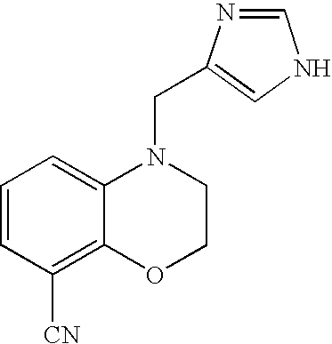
C1=CC=C2C(=C1[CN])OCCN2CC1=CNC=N1
